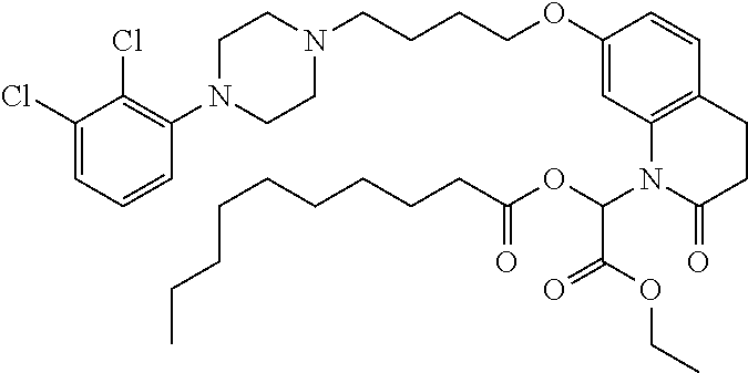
C1(Cl)=CC=CC(N2CCN(CCCCOC3=CC4=C(C=C3)CCC(=O)N4C(OC(CCCCCCCCC)=O)C(OCC)=O)CC2)=C1Cl
